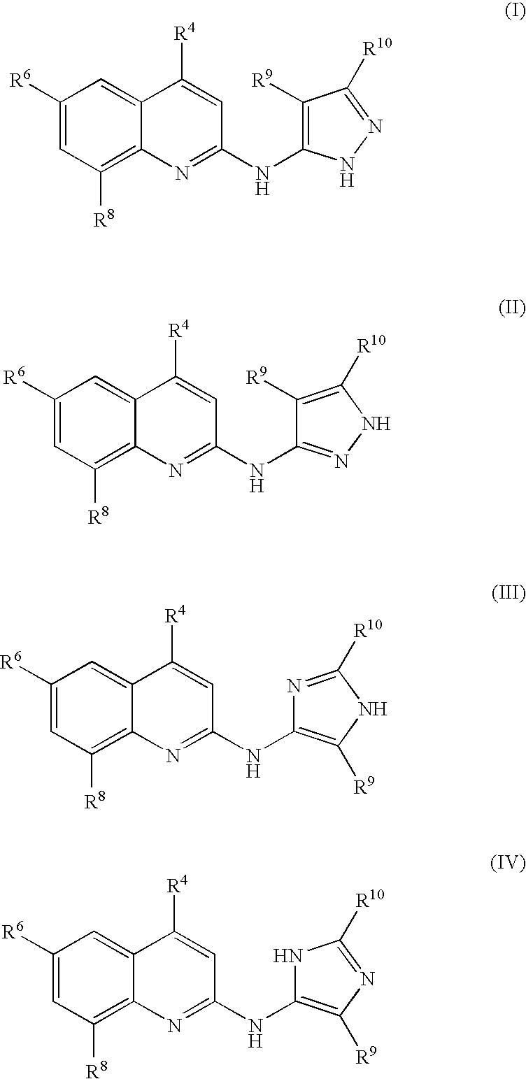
C1([R6])=CC([R8])=C2C(=C1)C([R4])=CC(NC1=C([R9])C([R10])=NN1)=N2.C1([R6])=CC([R8])=C2C(=C1)C([R4])=CC(NC1=NNC([R10])=C1[R9])=N2.C1([R6])=CC([R8])=C2C(=C1)C([R4])=CC(NC1=C([R9])NC([R10])=N1)=N2.C1([R6])=CC([R8])=C2C(=C1)C([R4])=CC(NC1=C([R9])N=C([R10])N1)=N2
